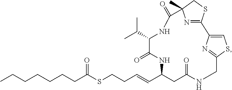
CCCCCCCC(SCCC=CC1CC(=O)NCC2=NC(=CS2)C2=NC(C)(C(=O)NC(C(C)C)C(=O)N1)CS2)=O
